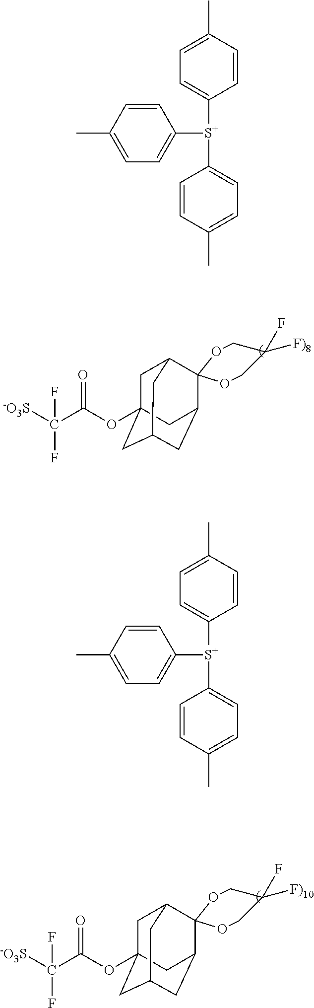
[-O3S]C(C(OC12CC3C4(C(CC(C1)C3)C2)OCC(F)([F)10])CO4)=O)(F)F.[-O3S]C(C(OC12CC3C4(C(CC(C1)C3)C2)OCC(F)([F)8])CO4)=O)(F)F.C1=C(C)C=CC([S+](C2=CC=C(C)C=C2)C2=CC=C(C)C=C2)=C1.C1=C(C)C=CC([S+](C2=CC=C(C)C=C2)C2=CC=C(C)C=C2)=C1
